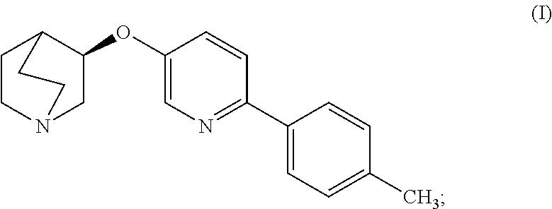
C1(OC2CN3CCC2CC3)=CN=C(C2=CC=C(C)C=C2)C=C1
